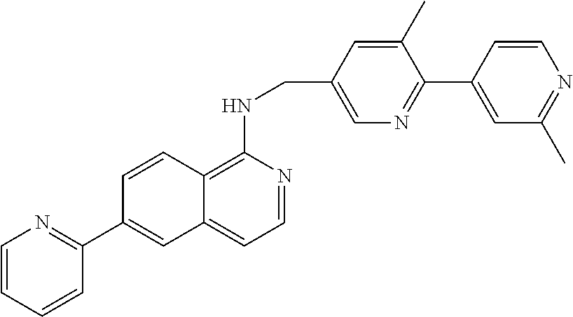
C12=C(NCC3=CN=C(C4=CC(C)=NC=C4)C(C)=C3)N=CC=C1C=C(C1=NC=CC=C1)C=C2
